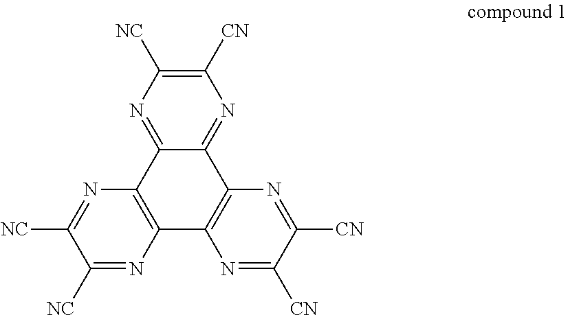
N1=C2C(=NC([CN])=C1[NC])C1=C(C3=C2N=C([NC])C([NC])=N3)N=C([CN])C([CN])=N1
